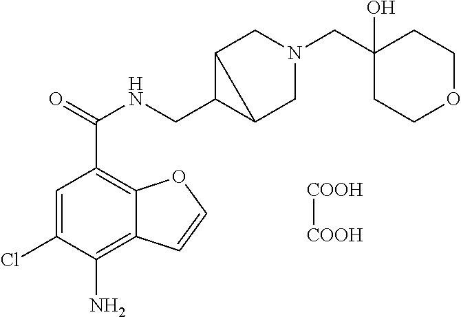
C1=C(Cl)C(N)=C2C(=C1C(=O)NCC1C3CN(CC4(O)CCOCC4)CC13)OC=C2.[COOH][COOH]
